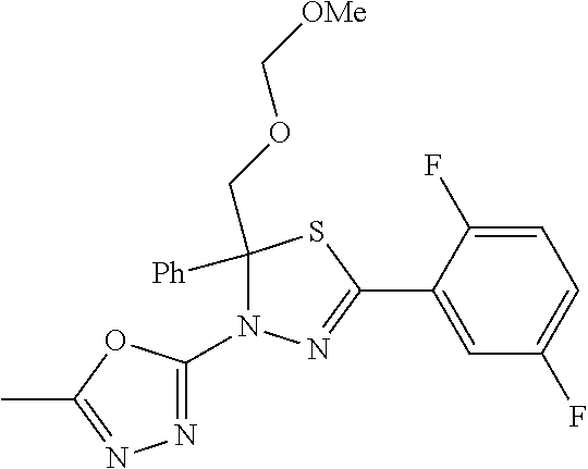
C1([Ph])(COC[OMe])N(C2=NN=C(C)O2)N=C(C2=CC(F)=CC=C2F)S1
